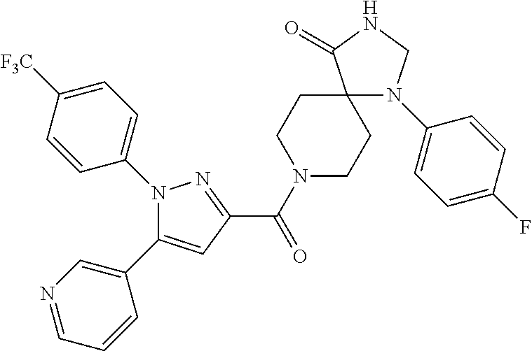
N1(C2=CC=C([F3C])C=C2)C(C2=CN=CC=C2)=CC(C(N2CCC3(CC2)N(C2=CC=C(F)C=C2)CNC3=O)=O)=N1
